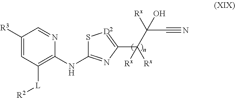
C1([R3])=CC([L][R2])=C(NC2=NC(C(C(C#N)([Rx])O)([Rx])[Rx])=[D2]S2)N=C1
